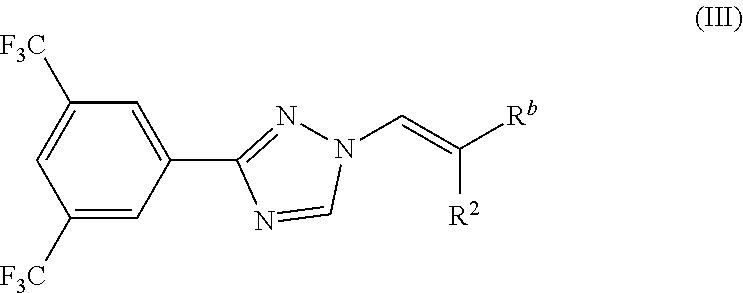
C1([F3C])=CC(C2=NN(C=C([Rb])[R2])C=N2)=CC([F3C])=C1
